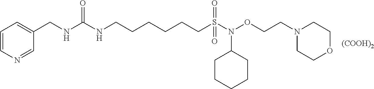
C1(CNC(NCCCCCCS(N(OCCN2CCOCC2)C2CCCCC2)(=O)=O)=O)=CC=CN=C1.[(COOH)2]
